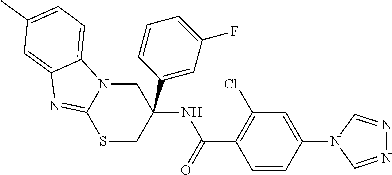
S1CC(NC(=O)C2=C(Cl)C=C(N3C=NN=C3)C=C2)(C2=CC(F)=CC=C2)CN2C1=NC1=CC(C)=CC=C21
